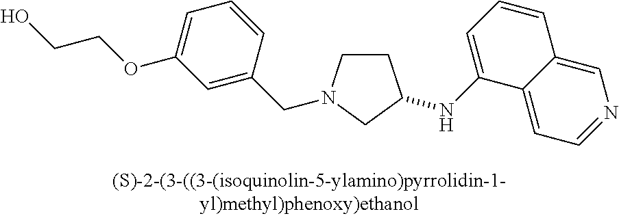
C1CN(CC2=CC(OCCO)=CC=C2)CC1NC1=CC=CC2=CN=CC=C12
